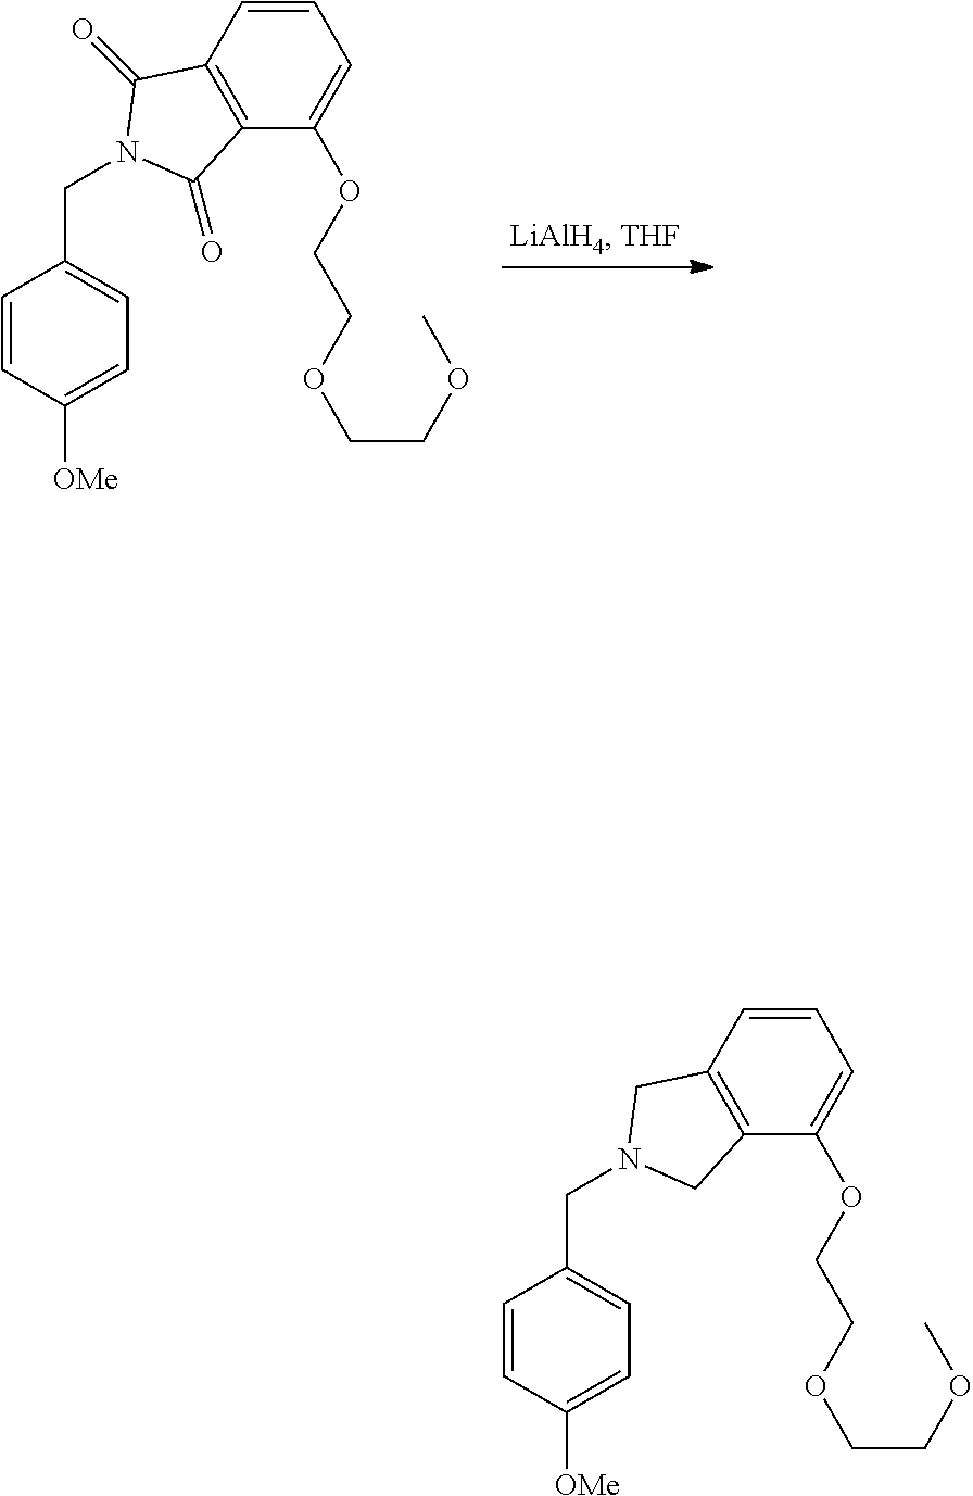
C1=CC([OMe])=CC=C1CN1C(=O)C2=C(C(OCCOCCOC)=CC=C2)C1=O.C1=CC([OMe])=CC=C1CN1CC2=C(C(OCCOCCOC)=CC=C2)C1
